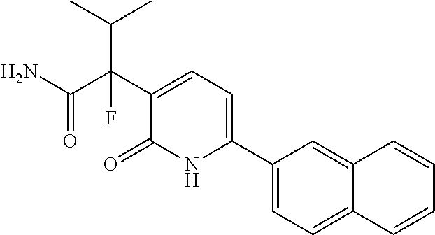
C12=CC(C3=CC=C(C(C(=O)N)(F)C(C)C)C(=O)N3)=CC=C1C=CC=C2
